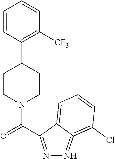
C1CN(C(=O)C2=NN=C3=C(Cl)C=CC=C23)CCC1C1=C([CF3])C=CC=C1
